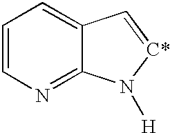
C1=CN=C2C(=C1)C=[C*]N2[H]
